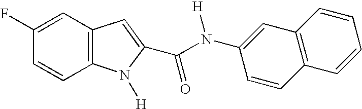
C12=C(C=CC(F)=C1)N([H])C(C(N(C1=CC3=C(C=C1)C=CC=C3)[H])=O)=C2
